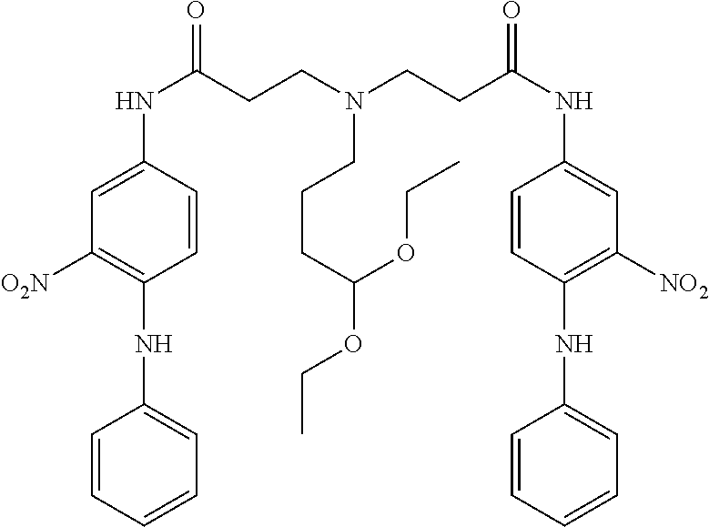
C1=CC=CC=C1NC1=C([O2N])C=C(NC(=O)CCN(CCC(NC2=CC([NO2])=C(NC3=CC=CC=C3)C=C2)=O)CCCC(OCC)OCC)C=C1
